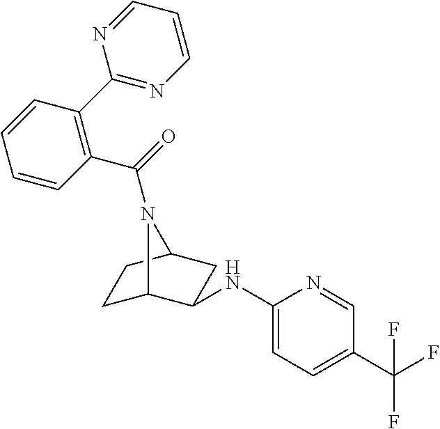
C1C2C(NC3=CC=C(C(F)(F)F)C=N3)CC(C1)N2C(=O)C1=C(C2=NC=CC=N2)C=CC=C1
